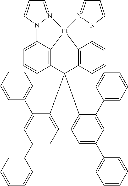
C1=C2C3=C(C=C1)C1(C4=C5C(=CC=C4)N4C=CC=N4[Pt]35N3=CC=CN23)C2=C(C3=C1C(C1=CC=CC=C1)=CC(C1=CC=CC=C1)=C3)C=C(C1=CC=CC=C1)C=C2C1=CC=CC=C1
